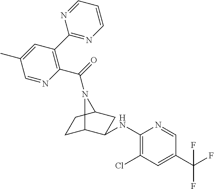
C1C2C(NC3=C(Cl)C=C(C(F)(F)F)C=N3)CC(C1)N2C(=O)C1=C(C2=NC=CC=N2)C=C(C)C=N1
